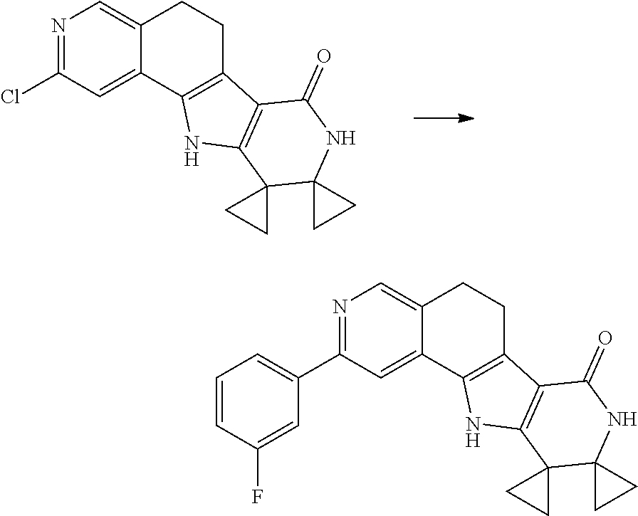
N1=C(Cl)C=C2C(=C1)CCC1=C2NC2=C1C(=O)NC1(C23CC3)CC1.N1=C(C2=CC=CC(F)=C2)C=C2C(=C1)CCC1=C2NC2=C1C(=O)NC1(C23CC3)CC1
